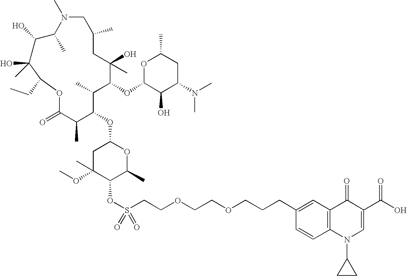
C1C(OC)(C)C(OS(CCOCCOCCCC2=CC3=C(C=C2)N(C2CC2)C=C(C(O)=O)C3=O)(=O)=O)C(C)OC1OC1C(C)C(=O)OC(CC)C(O)(C)C(O)C(C)N(C)CC(C)CC(C)(O)C(OC2C(O)C(N(C)C)CC(C)O2)C1C
